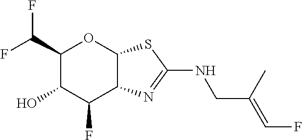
C1(C(F)F)C(O)C(F)C2C(O1)SC(NCC(=CF)C)=N2
